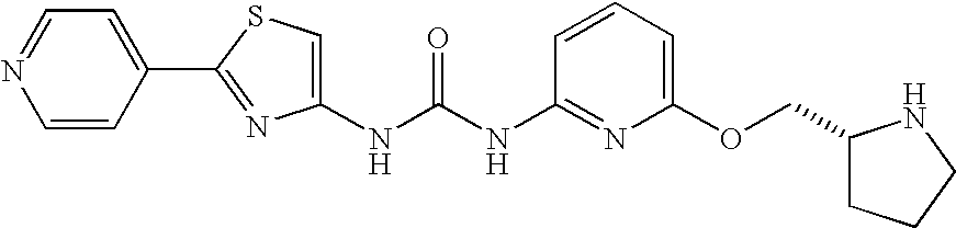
N(C(NC1=NC(OCC2CCCN2)=CC=C1)=O)C1=CSC(C2=CC=NC=C2)=N1
